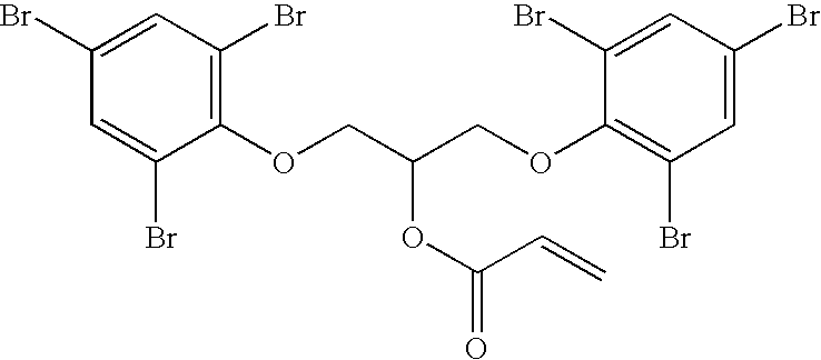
C1=C(Br)C=C(Br)C(OCC(COC2=C(Br)C=C(Br)C=C2Br)OC(=O)C=C)=C1Br
